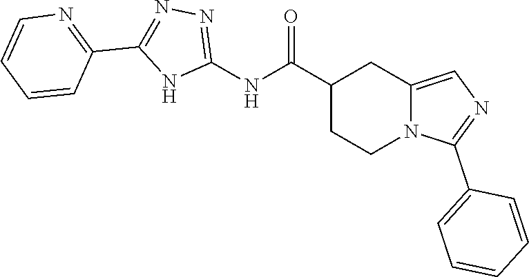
C1(NC(C2CC3=CN=C(C4=CC=CC=C4)N3CC2)=O)=NN=C(C2=NC=CC=C2)N1
